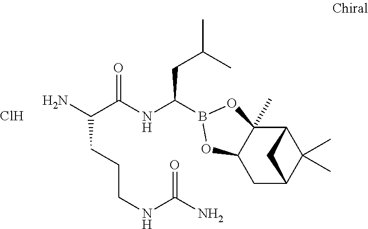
Cl.C(C(NC(CC(C)C)B1OC2(C)C3C(C)(C)C(CC2O1)C3)=O)(CCCNC(N)=O)N
